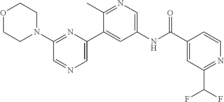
O1CCN(C2=NC(C3=CC(NC(C4=CC(C(F)F)=NC=C4)=O)=CN=C3C)=CN=C2)CC1
